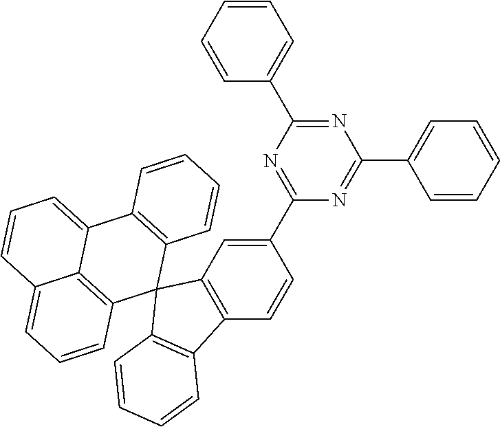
C1=CC=CC=C1C1=NC(C2=CC=CC=C2)=NC(C2=CC3=C(C=C2)C2=C(C34C3=C(C5=CC=CC6=CC=CC4=C56)C=CC=C3)C=CC=C2)=N1
